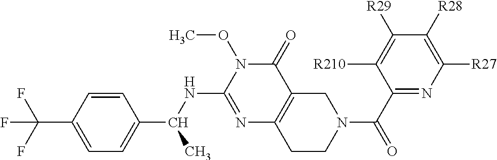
C1=C(C(F)(F)F)C=CC(C(NC2=NC3=C(C(=O)N2OC)CN(C(C2=NC([R27])=C([R28])C([R29])=C2[R210])=O)CC3)C)=C1
